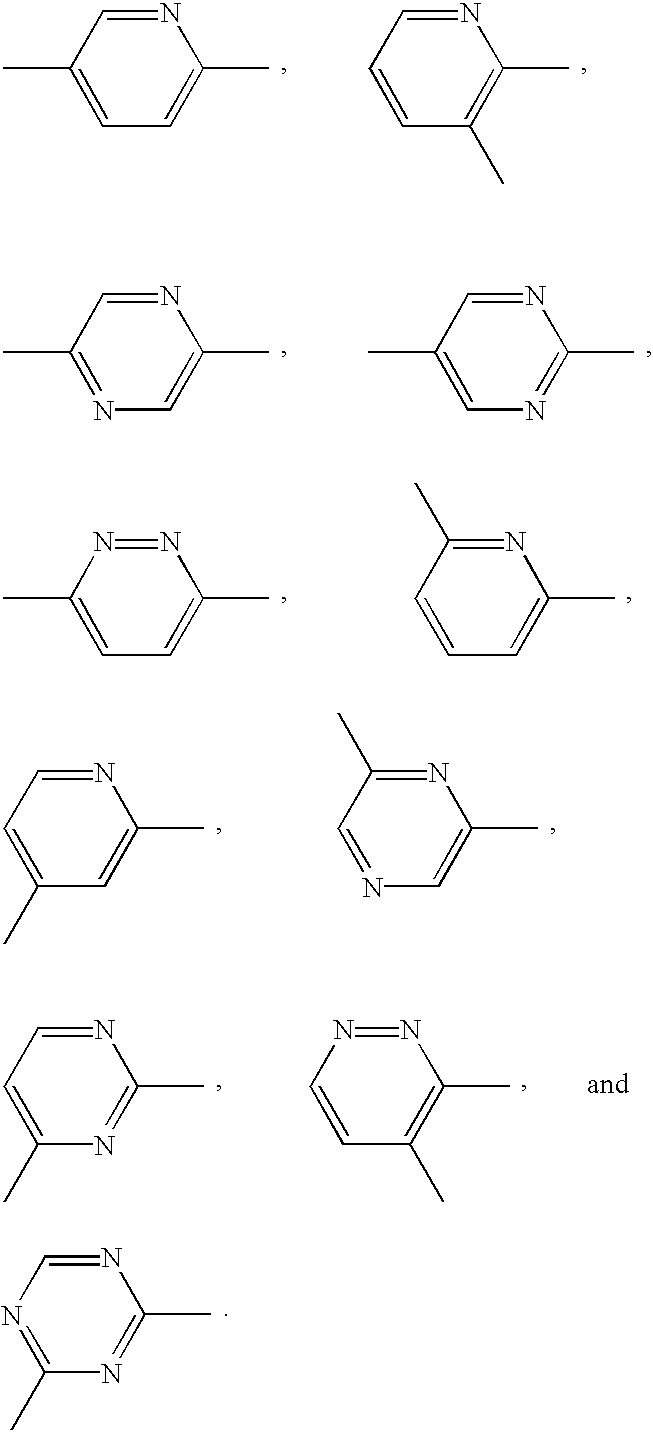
N1=CC(C)=CC=C1C.N1=CC=CC(C)=C1C.N1=CC(C)=NC=C1C.N1=CC(C)=CN=C1C.N1=NC(C)=CC=C1C.N1=C(C)C=CC=C1C.N1=CC=C(C)C=C1C.N1=C(C)C=NC=C1C.N1=CC=C(C)N=C1C.N1=NC=CC(C)=C1C.N1=CN=C(C)N=C1C
